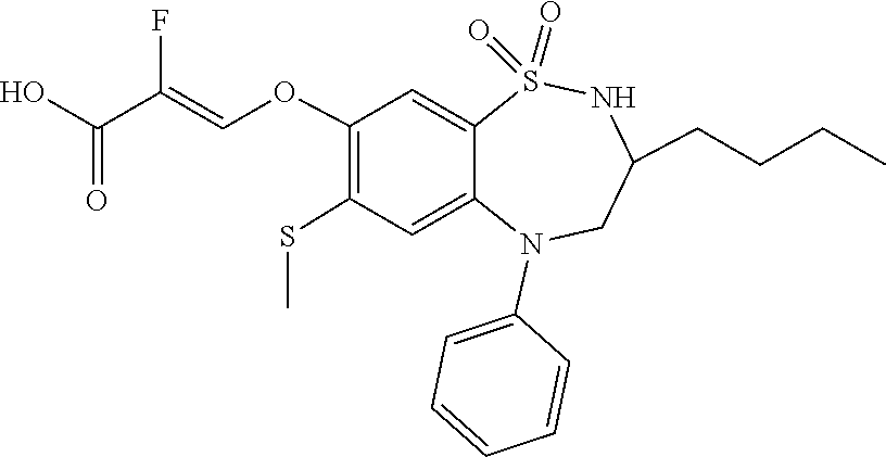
FC(=COC1=C(SC)C=C2C(=C1)S(=O)(=O)NC(CCCC)CN2C1=CC=CC=C1)C(=O)O
